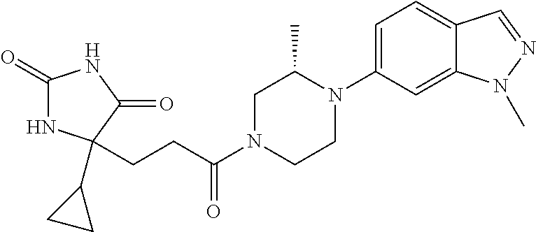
C1(=O)NC(C2CC2)(CCC(N2CCN(C3=CC=C4C(=C3)N(C)N=C4)C(C)C2)=O)C(=O)N1
